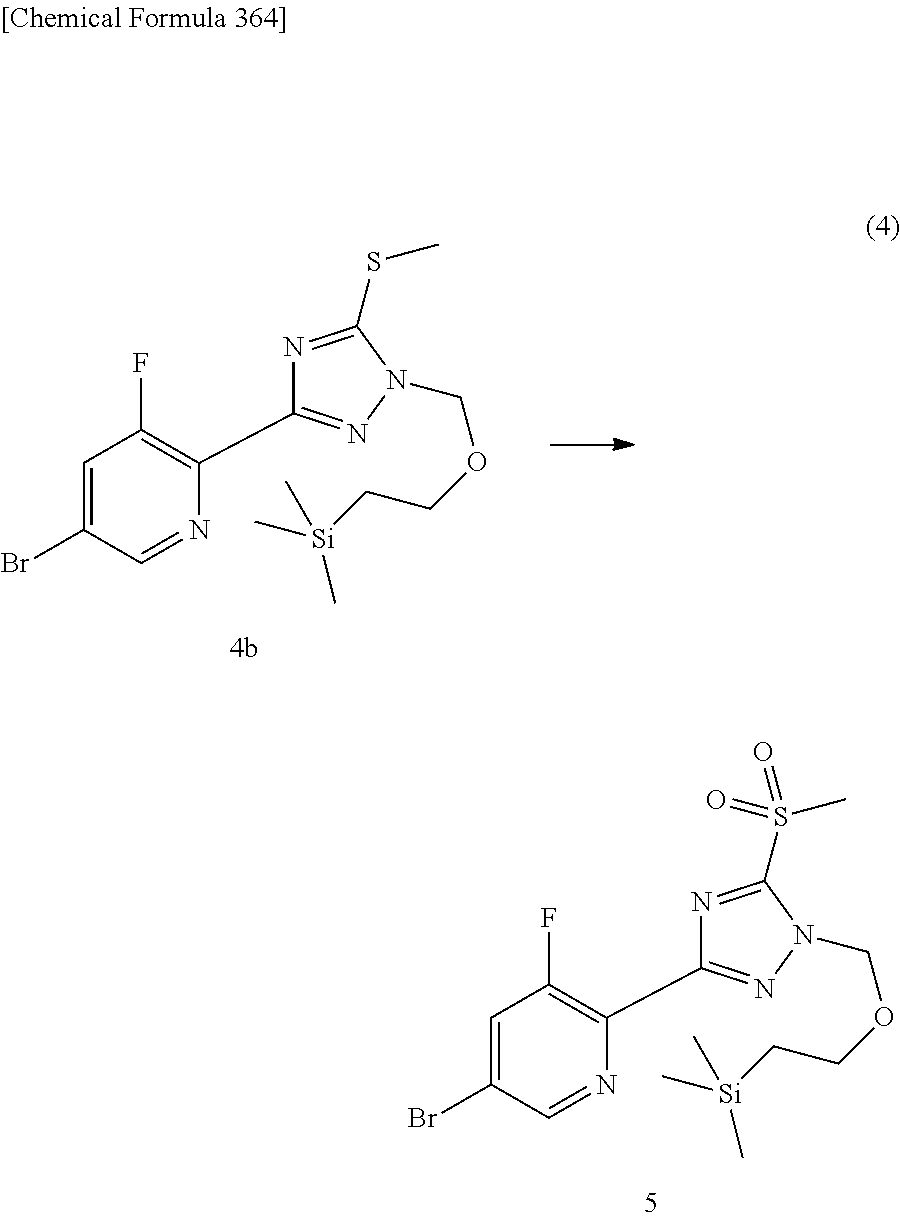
N1=CC(Br)=CC(F)=C1C1=NN(COCC[Si](C)(C)C)C(SC)=N1.N1=CC(Br)=CC(F)=C1C1=NN(COCC[Si](C)(C)C)C(S(C)(=O)=O)=N1
